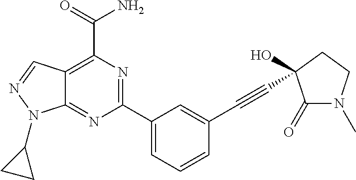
C12=NC(C3=CC=CC(C#CC4(O)C(=O)N(C)CC4)=C3)=NC(C(=O)N)=C1C=NN2C1CC1
